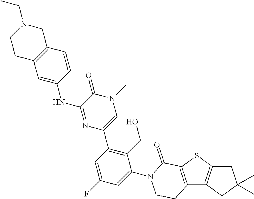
C1C2=C(CC1(C)C)C1=C(S2)C(=O)N(C2=CC(F)=CC(C3=CN(C)C(=O)C(NC4=CC5=C(C=C4)CN(CC)CC5)=N3)=C2CO)CC1
